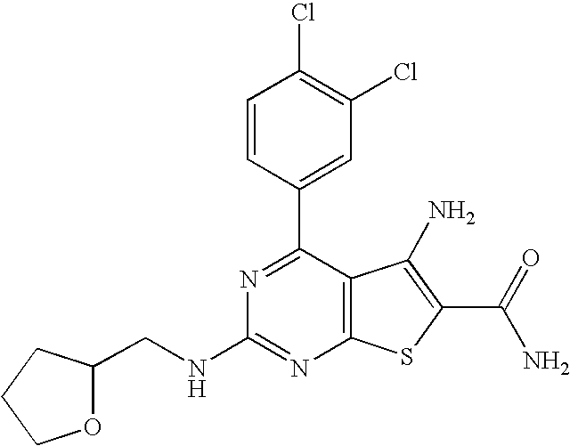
C1=CC(C2=NC(NCC3OCCC3)=NC3=C2C(N)=C(C(N)=O)S3)=CC(Cl)=C1Cl
